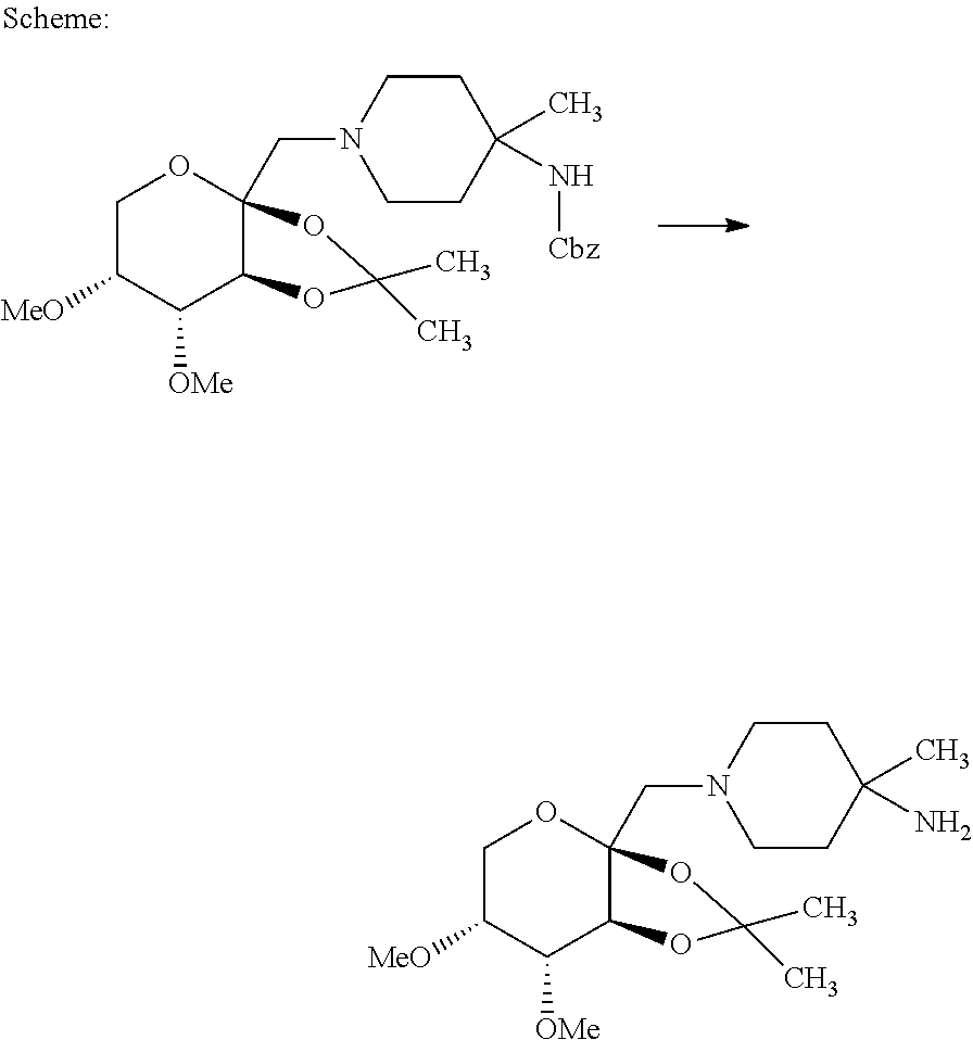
C1([MeO])C([OMe])C2OC(C)(C)OC2(CN2CCC(N[Cbz])(C)CC2)OC1.C1([MeO])C([OMe])C2OC(C)(C)OC2(CN2CCC(N)(C)CC2)OC1
